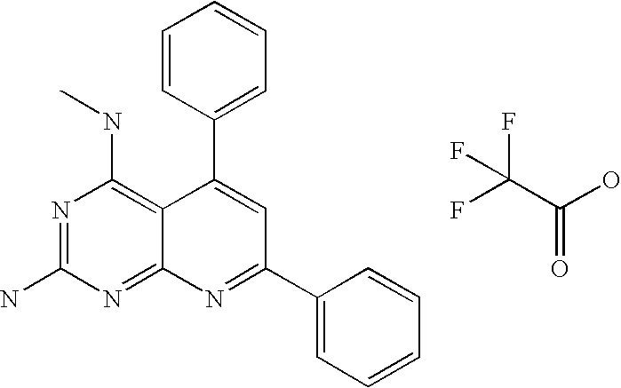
N1=C(N)N=C2C(=C1NC)C(C1=CC=CC=C1)=CC(C1=CC=CC=C1)=N2.C(C(O)=O)(F)(F)F
